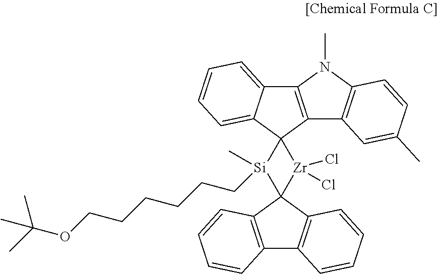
C12=C(N(C)C3=C1C=C(C)C=C3)C1=CC=CC=C1C21[Zr](Cl)(Cl)C2([Si]1(C)CCCCCCOC(C)(C)C)C1=C(C3=C2C=CC=C3)C=CC=C1
